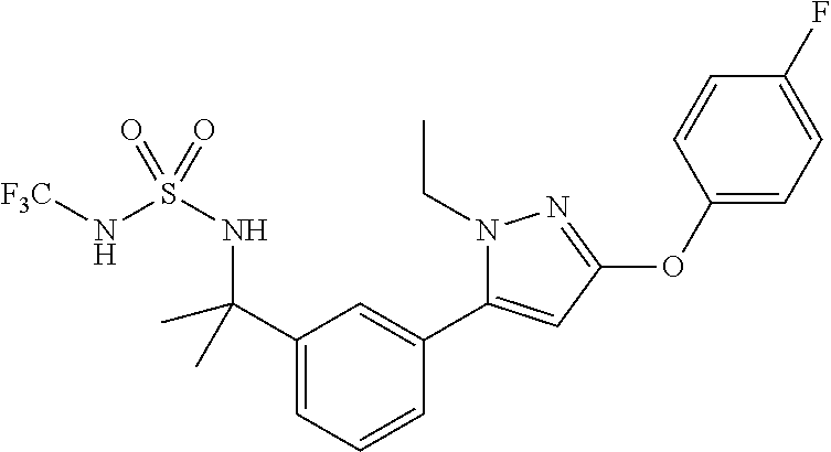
C1=CC=C(C(NS(N[CF3])(=O)=O)(C)C)C=C1C1=CC(OC2=CC=C(F)C=C2)=NN1CC
